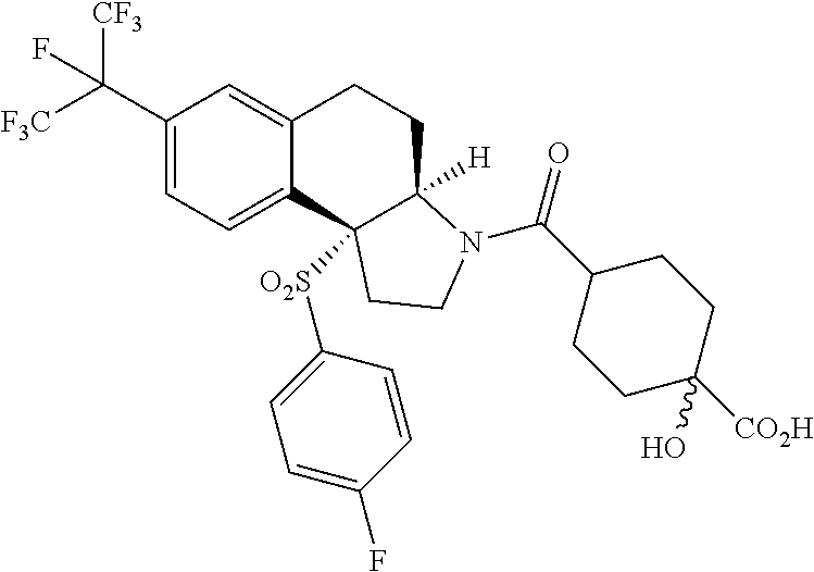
C1(C([CF3])([F3C])F)=CC=C2C(=C1)CCC1([H])C2([O2S]C2=CC=C(F)C=C2)CCN1C(C1CCC([CO2H])(O)CC1)=O
